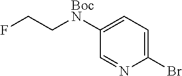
C1=NC(Br)=CC=C1[BocN]CCF
